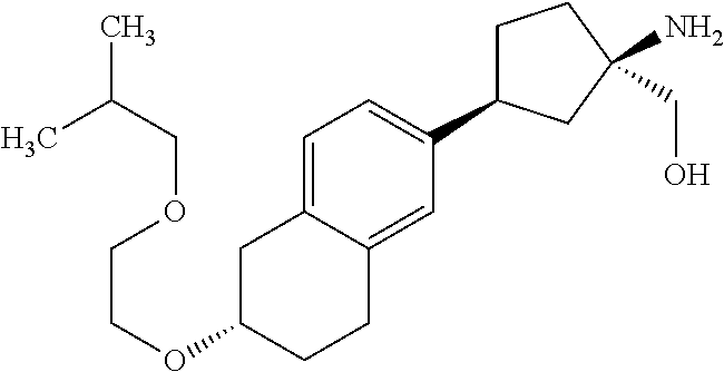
O(C1CCC2=CC(C3CCC(N)(CO)C3)=CC=C2C1)CCOCC(C)C
